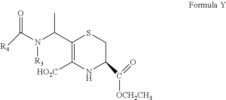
C1(C(N([R3])C(=O)[R4])C)=C([HO2C])NC(C(=O)[OCH2CH3])CS1
